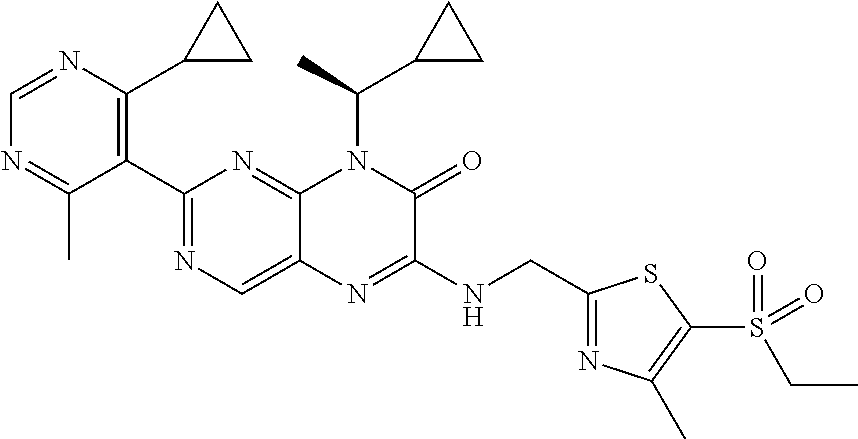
C1=NC(C2CC2)=C(C2=NC=C3C(=N2)N(C(C2CC2)C)C(=O)C(NCC2=NC(C)=C(S(CC)(=O)=O)S2)=N3)C(C)=N1
